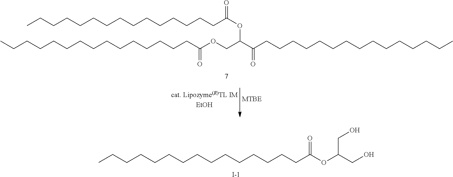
CCCCCCCCCCCCCCCC(OCC(C(CCCCCCCCCCCCCCC)=O)OC(CCCCCCCCCCCCCCC)=O)=O.CCCCCCCCCCCCCCCC(OC(CO)CO)=O.[I-]
